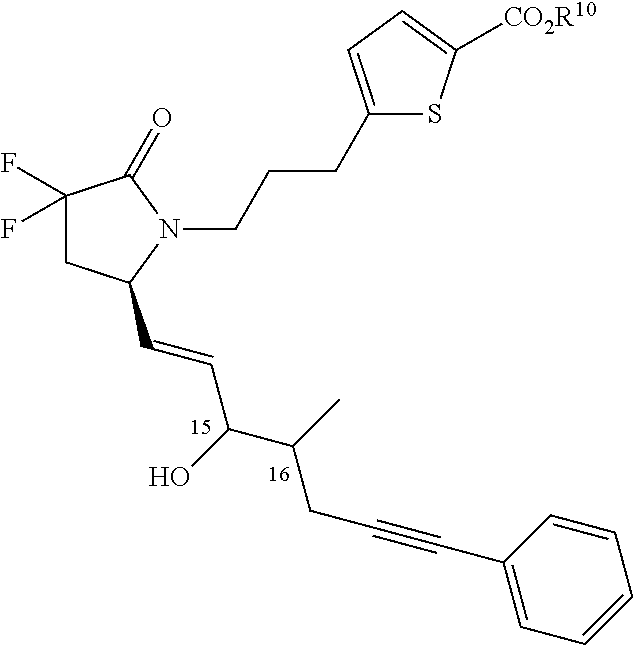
C1(F)(F)CC(C=CC(C(C)CC#CC2=CC=CC=C2)O)N(CCCC2=CC=C([CO2R10])S2)C1=O
